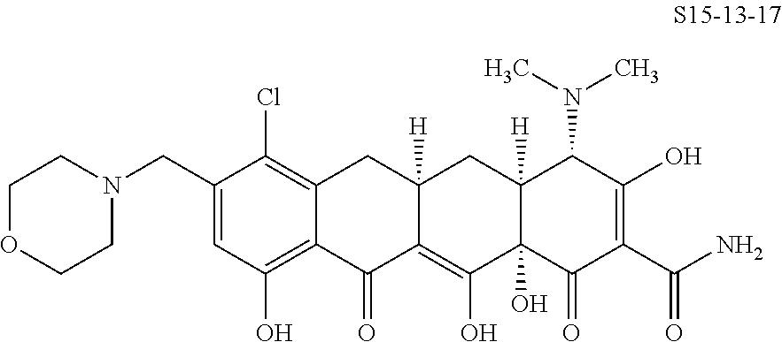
C12=C(Cl)C(CN3CCOCC3)=CC(O)=C1C(=O)C1=C(O)C3(O)C([H])(CC1([H])C2)C(N(C)C)C(O)=C(C(N)=O)C3=O
